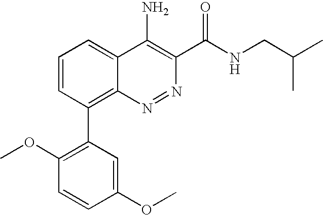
C1(C2=C3C(=CC=C2)C(N)=C(C(NCC(C)C)=O)N=N3)=C(OC)C=CC(OC)=C1
